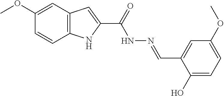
C12=C(C=C(OC)C=C1)C=C(C(=O)NN=CC1=CC(OC)=CC=C1O)N2
